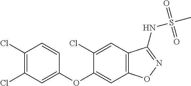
C1(Cl)=C(Cl)C=C(OC2=CC3=C(C=C2Cl)C(NS(=O)(=O)C)=NO3)C=C1
